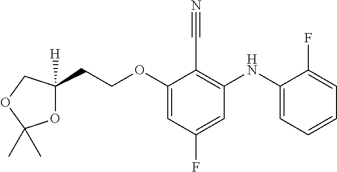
C(OC1=CC(F)=CC(NC2=CC=CC=C2F)=C1C#N)CC1([H])OC(C)(C)OC1
